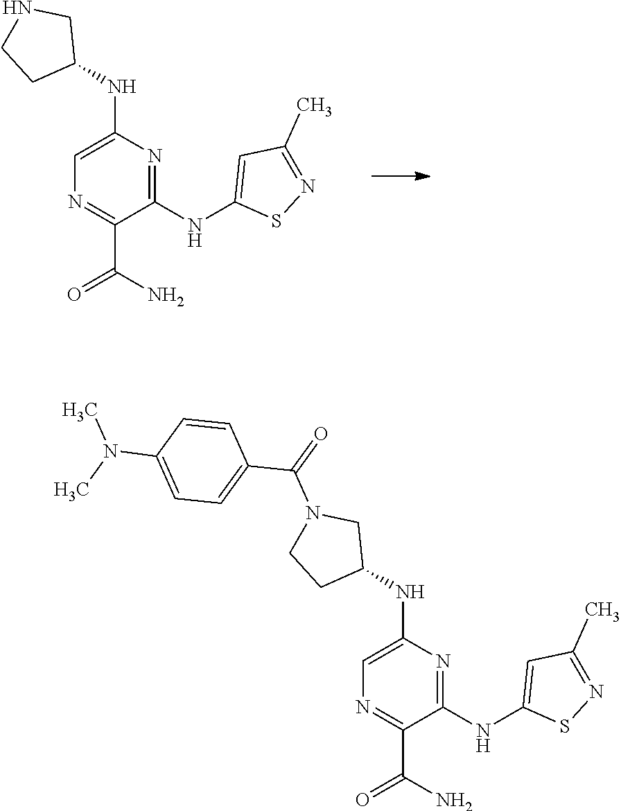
C1=C(NC2CNCC2)N=C(NC2=CC(C)=NS2)C(C(N)=O)=N1.C1=C(NC2CN(C(=O)C3=CC=C(N(C)C)C=C3)CC2)N=C(NC2=CC(C)=NS2)C(C(N)=O)=N1
